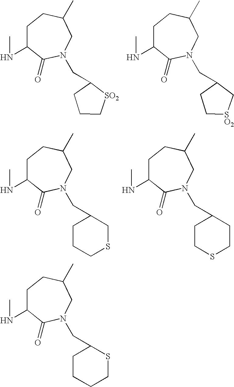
C1C(NC)C(=O)N(CC2CCC[SO2]2)CC(C)C1.C1C(NC)C(=O)N(CC2CC[SO2]C2)CC(C)C1.C1C(NC)C(=O)N(CC2CCCSC2)CC(C)C1.C1C(NC)C(=O)N(CC2CCSCC2)CC(C)C1.C1C(NC)C(=O)N(CC2CCCCS2)CC(C)C1
